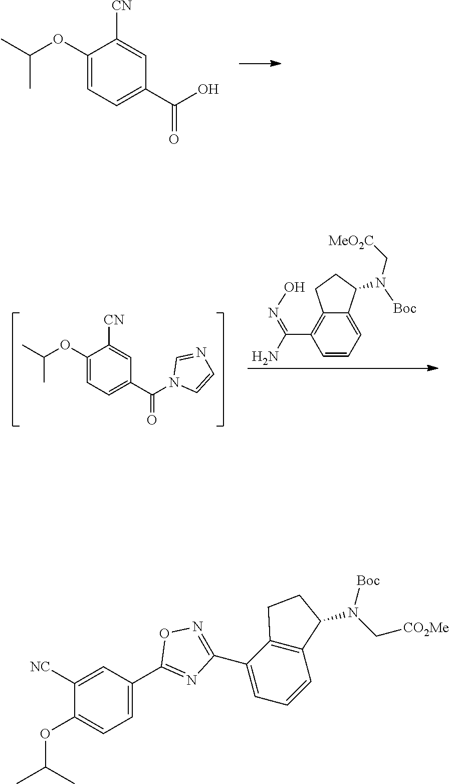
C1(OC(C)C)=CC=C(C(O)=O)C=C1[CN].C1(OC(C)C)=CC=C(C(N2C=CN=C2)=O)C=C1[CN].C1=C2C(=C(C(N)=NO)C=C1)CCC2N([Boc])C[MeO2C].C1([NC])=CC(C2=NC(C3=CC=CC4=C3CCC4N(C[CO2Me])[Boc])=NO2)=CC=C1OC(C)C
